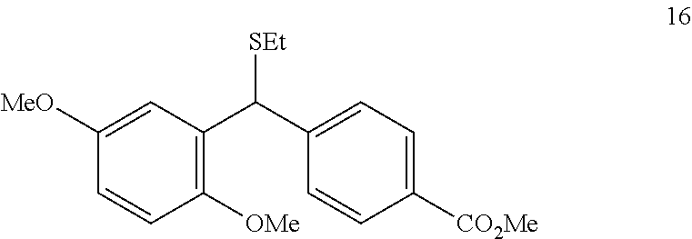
C1([OMe])=C(C(C2=CC=C([CO2Me])C=C2)[SEt])C=C([MeO])C=C1
